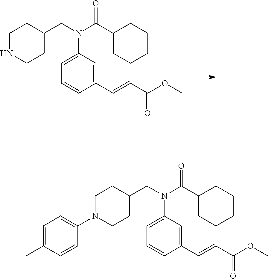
C1NCCC(CN(C(C2CCCCC2)=O)C2=CC=CC(C=CC(OC)=O)=C2)C1.C1N(C2=CC=C(C)C=C2)CCC(CN(C(C2CCCCC2)=O)C2=CC=CC(C=CC(OC)=O)=C2)C1
